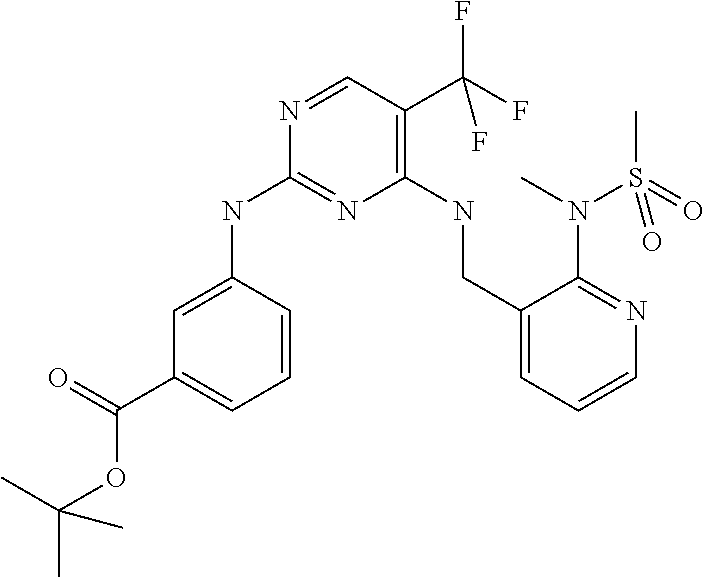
N1=CC(C(F)(F)F)=C(NCC2=CC=CN=C2N(C)S(=O)(C)=O)N=C1NC1=CC(C(=O)OC(C)(C)C)=CC=C1
